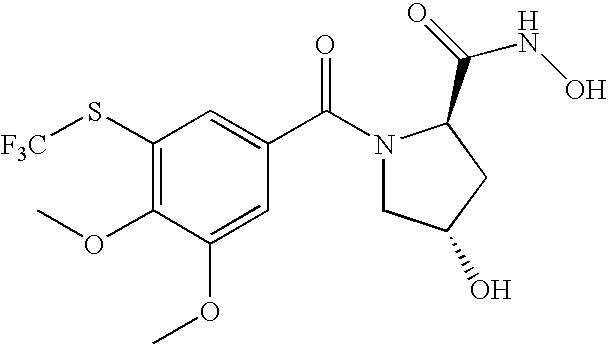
C1(S[F3C])=C(OC)C(OC)=CC(C(N2CC(O)CC2C(=O)NO)=O)=C1
